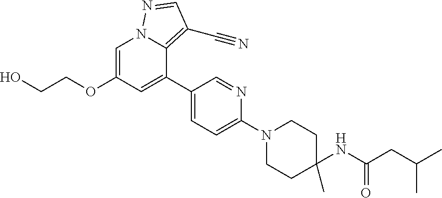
C1=C(OCCO)C=C(C2=CC=C(N3CCC(C)(NC(CC(C)C)=O)CC3)N=C2)C2=C(C#N)C=NN12
